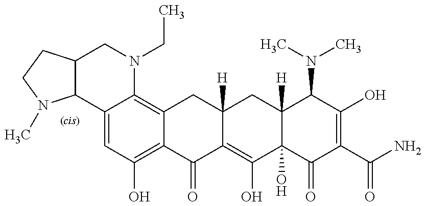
C12C3=CC(O)=C4C(=C3N(CC)CC1CCN2C)CC1([H])C(=C(O)C2(O)C([H])(C1)C(N(C)C)C(O)=C(C(N)=O)C2=O)C4=O
